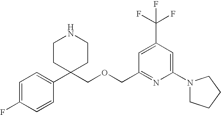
C1=C(F)C=CC(C2(COCC3=NC(N4CCCC4)=CC(C(F)(F)F)=C3)CCNCC2)=C1
